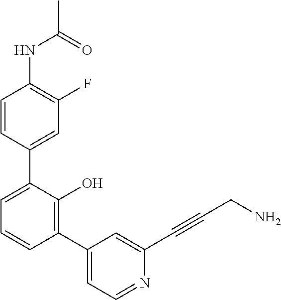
C1(NC(C)=O)=C(F)C=C(C2=CC=CC(C3=CC=NC(C#CCN)=C3)=C2O)C=C1
